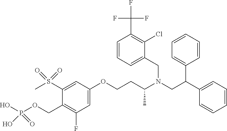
C1=C(OCCC(N(CC(C2=CC=CC=C2)C2=CC=CC=C2)CC2=CC=CC(C(F)(F)F)=C2Cl)C)C=C(S(C)(=O)=O)C(COP(O)(=O)O)=C1F
